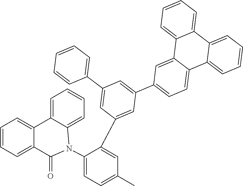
C1=CC=C2C(=C1)C1=CC=CC=C1N(C1=CC=C(C)C=C1C1=CC(C3=CC=C4C(=C3)C3=CC=CC=C3C3=CC=CC=C43)=CC(C3=CC=CC=C3)=C1)C2=O
